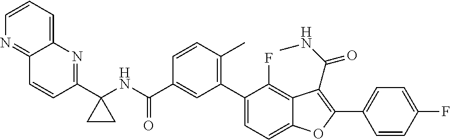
C1(C2(NC(C3=CC(C4=CC=C5C(=C4F)C(C(NC)=O)=C(C4=CC=C(F)C=C4)O5)=C(C)C=C3)=O)CC2)=NC2=CC=CN=C2C=C1
